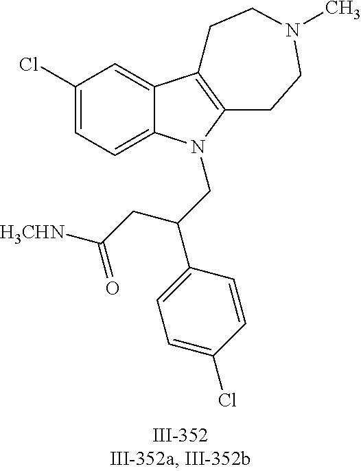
C12=CC(Cl)=CC=C1N(CC(C1=CC=C(Cl)C=C1)CC([NHCH3])=O)C1=C2CCN(C)CC1
